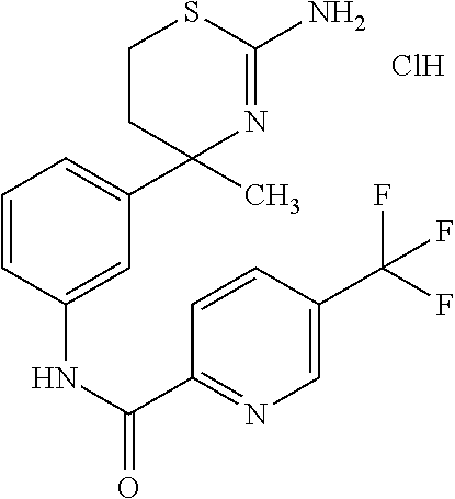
C1=CC(NC(=O)C2=NC=C(C(F)(F)F)C=C2)=CC(C2(C)N=C(N)SCC2)=C1.Cl
